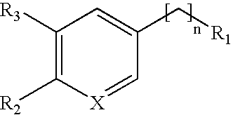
C1([R3])=C([R2])[X]=CC(C[R1])=C1
